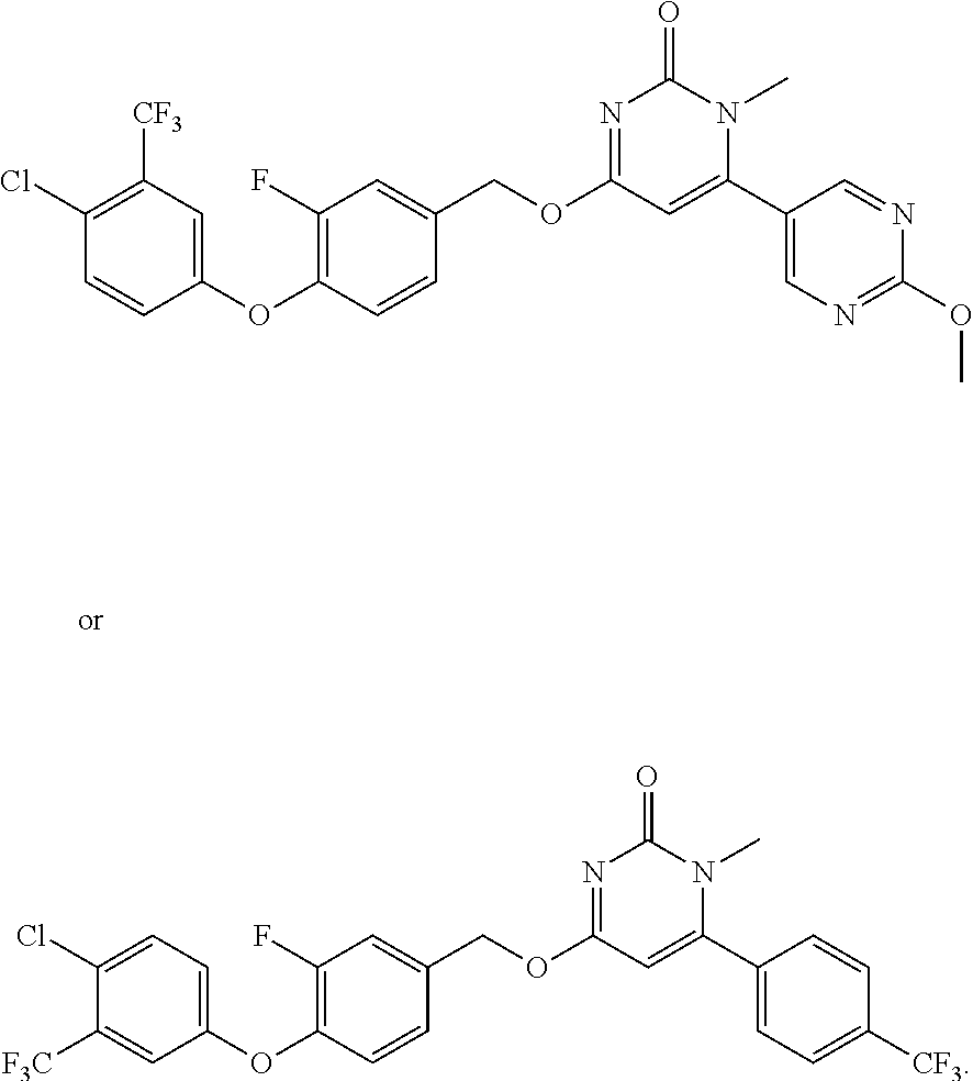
C1(OC2=C(F)C=C(COC3=NC(=O)N(C)C(C4=CN=C(OC)N=C4)=C3)C=C2)=CC([CF3])=C(Cl)C=C1.C1(OC2=C(F)C=C(COC3=NC(=O)N(C)C(C4=CC=C([CF3])C=C4)=C3)C=C2)=CC=C(Cl)C([F3C])=C1
